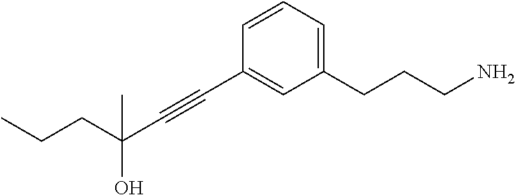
C1(CCCN)=CC=CC(C#CC(O)(CCC)C)=C1
